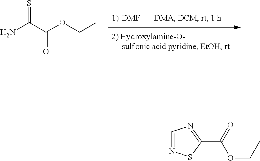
[DMF][DMA].CCOC(C(N)=S)=O.C1=NSC(C(=O)OCC)=N1
